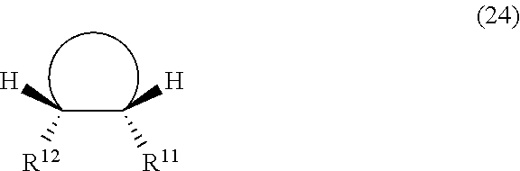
C(C([R11])[H])([R12])[H]
